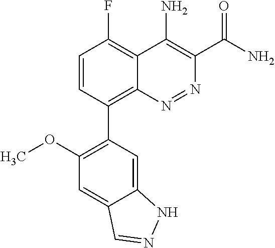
C1(C2=C(OC)C=C3C(=C2)NN=C3)=C2C(=C(F)C=C1)C(N)=C(C(N)=O)N=N2
